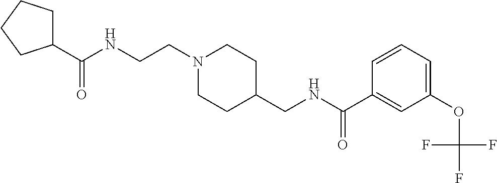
C1(C(NCCN2CCC(CNC(C3=CC(OC(F)(F)F)=CC=C3)=O)CC2)=O)CCCC1
